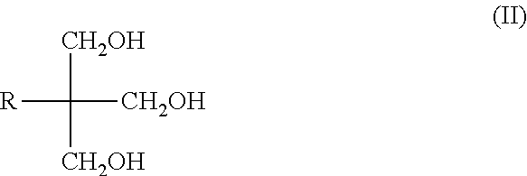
[CH2OH]C([CH2OH])([CH2OH])[R]
